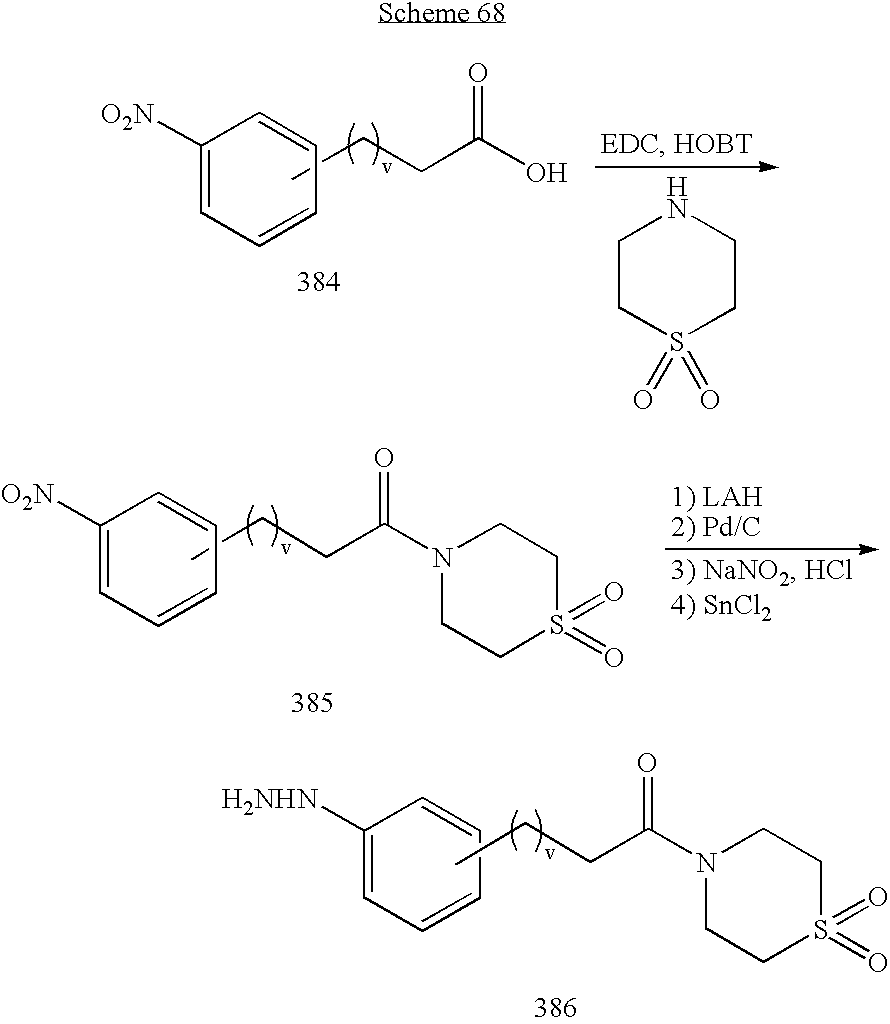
C1([O2N])=CC=CC=C1.CCCC(O)=O.C1CS(=O)(=O)CCN1.C1([O2N])=CC=CC=C1.CCCC(N1CCS(=O)(=O)CC1)=O.C1([H2NHN])=CC=CC=C1.CCCC(N1CCS(=O)(=O)CC1)=O
